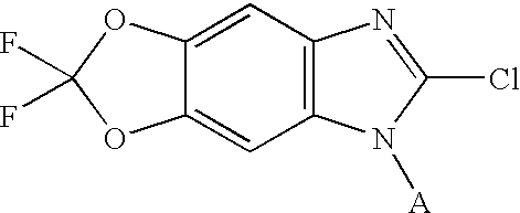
C1=C2C(=CC3=C1N=C(Cl)N3[A])OC(F)(F)O2
